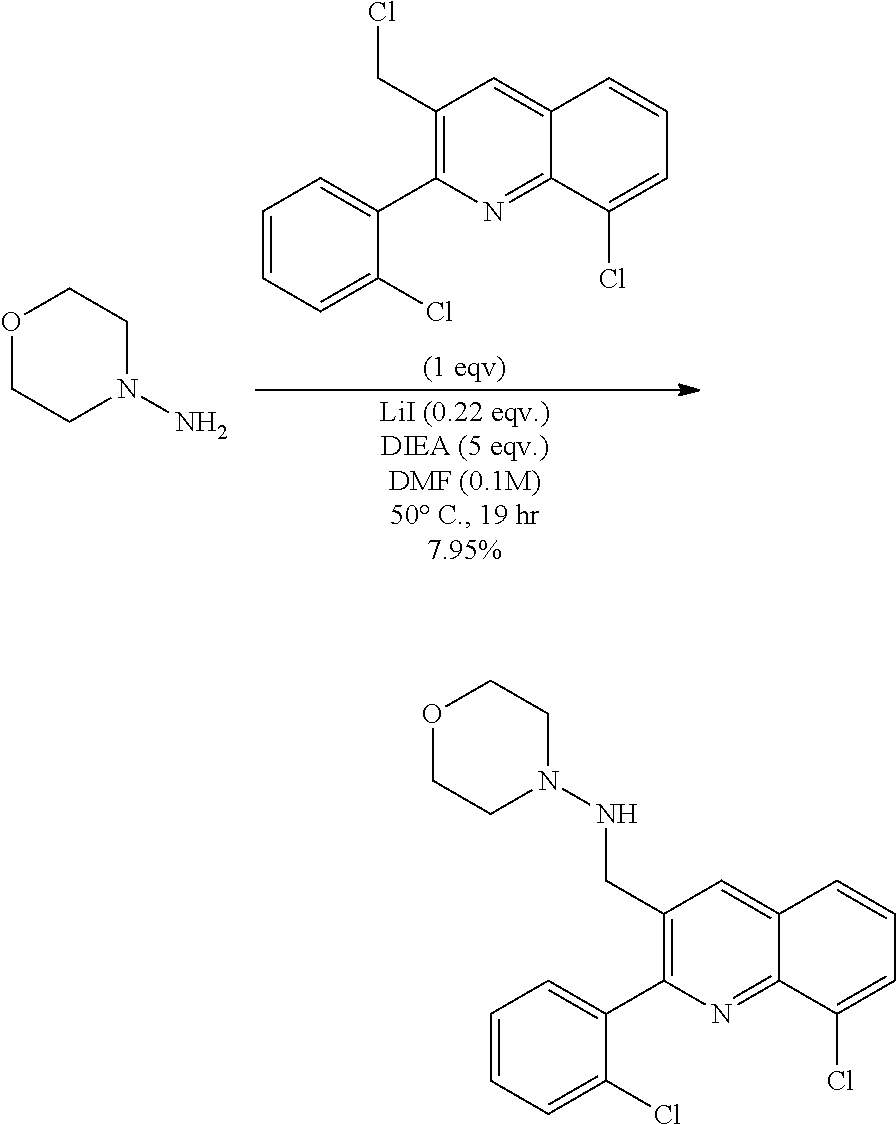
C1(CCl)=C(C2=CC=CC=C2Cl)N=C2C(=C1)C=CC=C2Cl.O1CCN(N)CC1.O1CCN(NCC2=C(C3=CC=CC=C3Cl)N=C3C(=C2)C=CC=C3Cl)CC1
